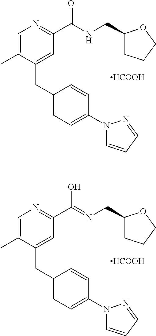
C1=C(C)C(CC2=CC=C(N3C=CC=N3)C=C2)=CC(C(=O)NCC2CCCO2)=N1.[HCOOH].C1=C(C)C(CC2=CC=C(N3C=CC=N3)C=C2)=CC(C(O)=NCC2CCCO2)=N1.[HCOOH]
